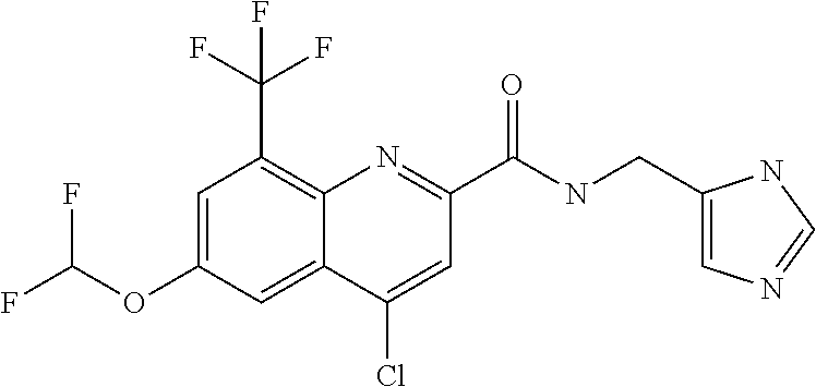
C1(Cl)=CC(C(NCC2=CN=CN2)=O)=NC2=C(C(F)(F)F)C=C(OC(F)F)C=C12
